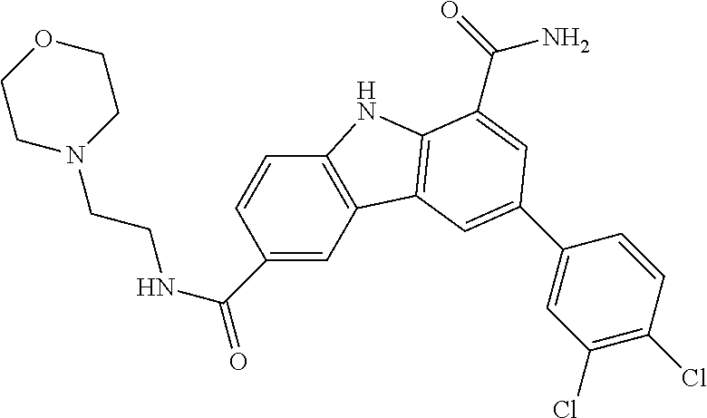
C1=C(C(=O)NCCN2CCOCC2)C=CC2=C1C1=C(N2)C(C(=O)N)=CC(C2=CC(Cl)=C(Cl)C=C2)=C1
